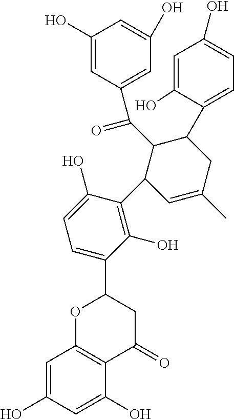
C1(O)=CC(C(C2C(C3=C(O)C(C4OC5=C(C(=O)C4)C(O)=CC(O)=C5)=CC=C3O)C=C(C)CC2C2=CC=C(O)C=C2O)=O)=CC(O)=C1
